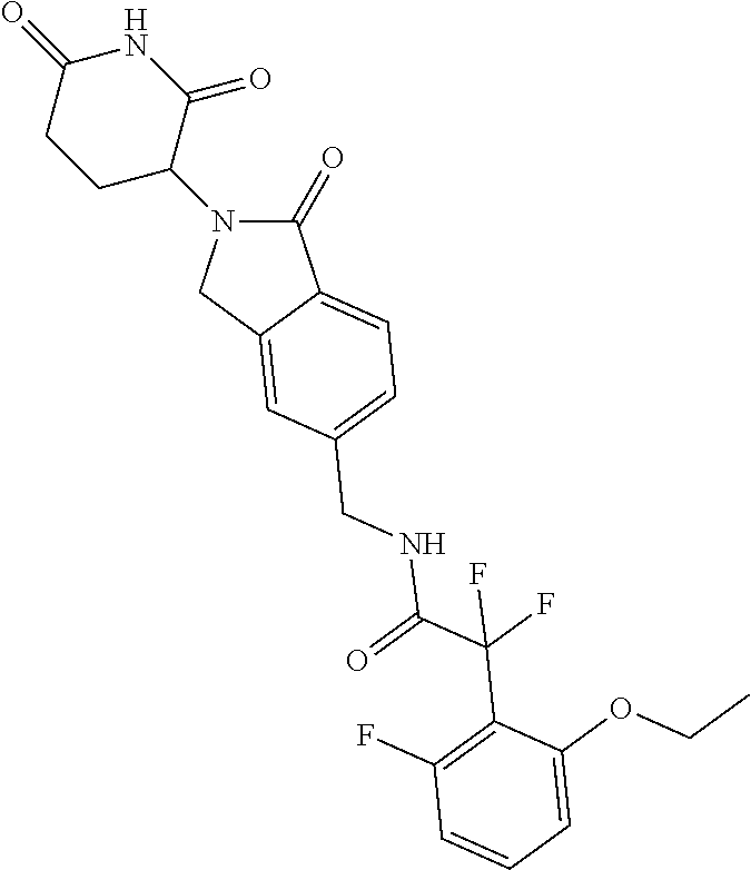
C1(=O)N(C2CCC(=O)NC2=O)CC2=CC(CNC(=O)C(F)(F)C3=C(F)C=CC=C3OCC)=CC=C12
